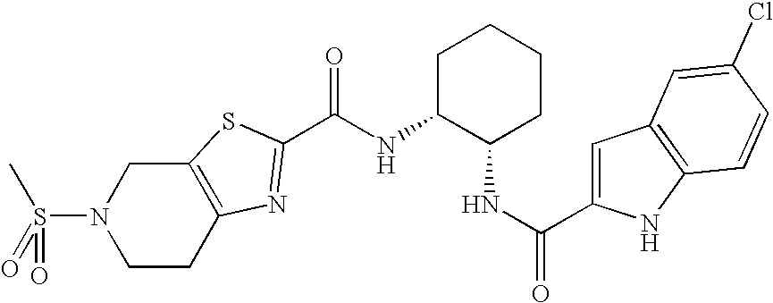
S(N1CCC2=C(C1)SC(C(NC1C(NC(=O)C3=CC4=C(N3)C=CC(Cl)=C4)CCCC1)=O)=N2)(=O)(C)=O
